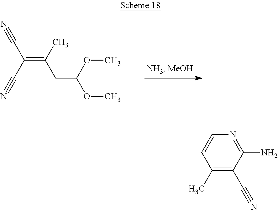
C(=C(C)CC(OC)OC)(C#N)C#N.C1(C)=C(C#N)C(N)=NC=C1
